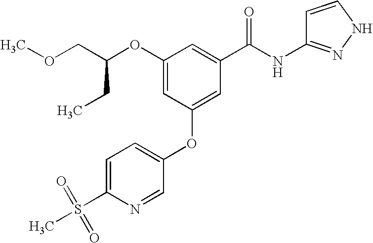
C(OC1=CC(OC2=CC=C(S(=O)(=O)C)N=C2)=CC(C(NC2=NNC=C2)=O)=C1)(COC)CC
